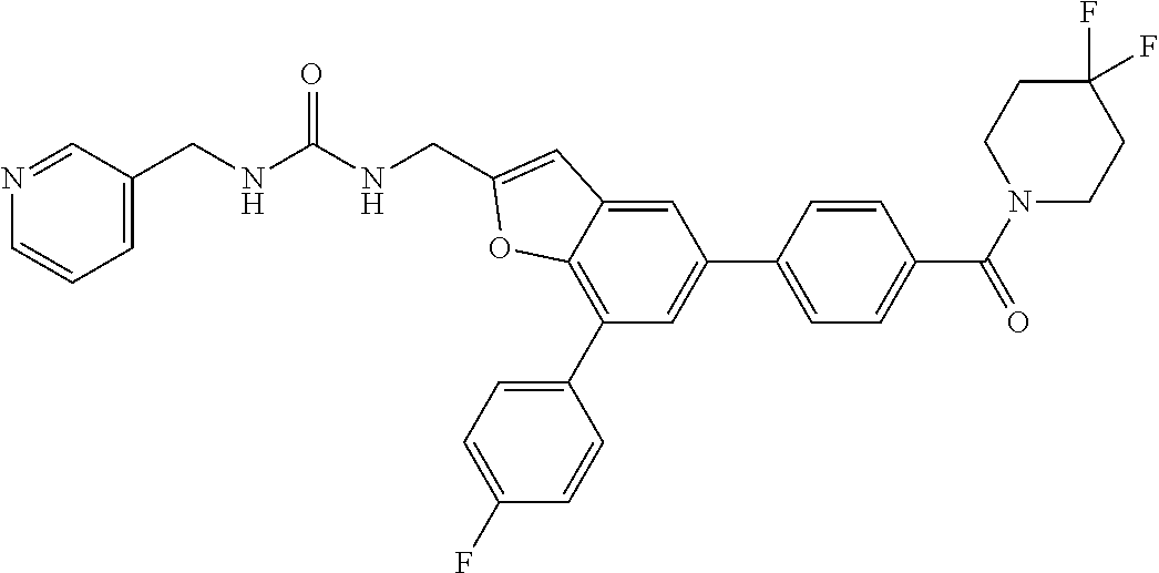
C1=C(CNC(NCC2=CC3=CC(C4=CC=C(C(N5CCC(F)(F)CC5)=O)C=C4)=CC(C4=CC=C(F)C=C4)=C3O2)=O)C=NC=C1
